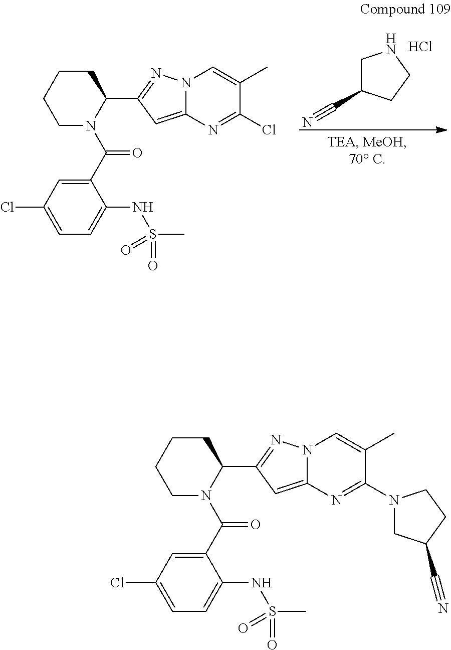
C1C(C#N)CCN1.Cl.C1(C(N2CCCCC2C2=NN3C(=C2)N=C(Cl)C(C)=C3)=O)=CC(Cl)=CC=C1NS(C)(=O)=O.C1(C(N2CCCCC2C2=NN3C(=C2)N=C(N2CC(C#N)CC2)C(C)=C3)=O)=CC(Cl)=CC=C1NS(C)(=O)=O
